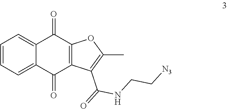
C1=C2C(=CC=C1)C(=O)C1=C(C2=O)C(C(NCC[N3])=O)=C(C)O1
